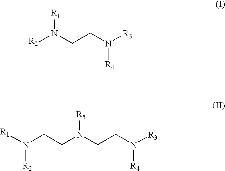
[R2]N([R1])CCN([R3])[R4].[R1]N(CCN(CCN([R3])[R4])[R5])[R2]
